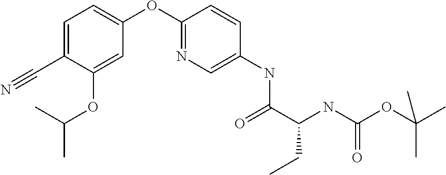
C1(OC2=NC=C(NC(C(NC(OC(C)(C)C)=O)CC)=O)C=C2)=CC=C(C#N)C(OC(C)C)=C1
